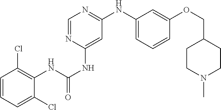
C1=CC=C(Cl)C(NC(=O)NC2=CC(NC3=CC=CC(OCC4CCN(C)CC4)=C3)=NC=N2)=C1Cl
